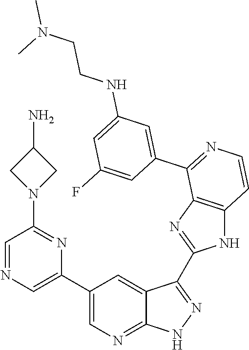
C1=NC=C(C2=CN=C3C(=C2)C(C2=NC4=C(N2)C=CN=C4C2=CC(NCCN(C)C)=CC(F)=C2)=N[N H]3)N=C1N1CC(N)C1
